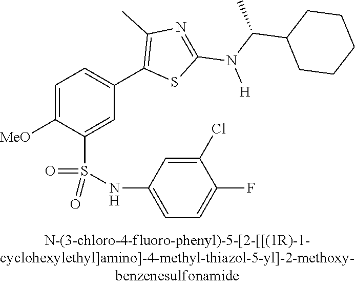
C1=C([OMe])C(S(NC2=CC=C(F)C(Cl)=C2)(=O)=O)=CC(C2=C(C)N=C(N(C(C3CCCCC3)C)[H])S2)=C1
